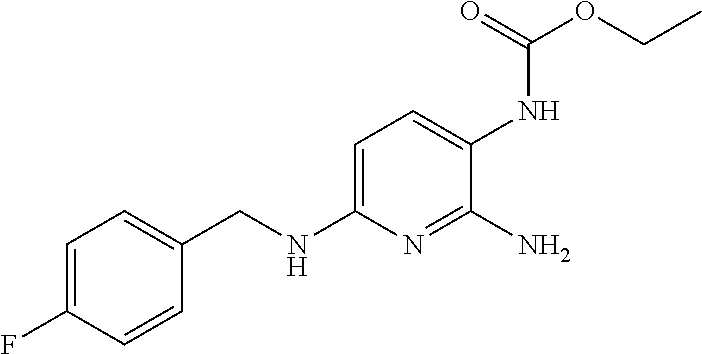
C1=C(F)C=CC(CNC2=CC=C(NC(OCC)=O)C(N)=N2)=C1
